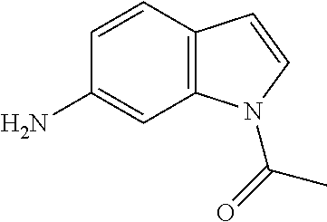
C1=CC(N)=CC2=C1C=CN2C(C)=O
